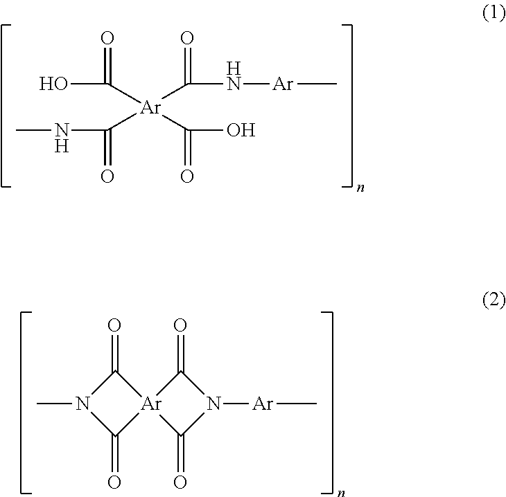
OC([Ar](C(N[Ar]C)=O)(C(NC)=O)C(O)=O)=O.C1(=O)N(C)C(=O)[Ar]12C(=O)N([Ar]C)C2=O
